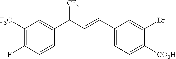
C1([F3C])=C(F)C=CC(C([CF3])C=CC2=CC=C([CO2H])C(Br)=C2)=C1
